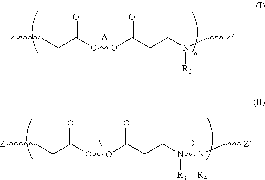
[Z]CCC(OOC(CCN(C[Z])[R2])=O)=O.[A].[Z]CCC(OOC(CCN([R3])N(C[Z])[R4])=O)=O.[A].B
